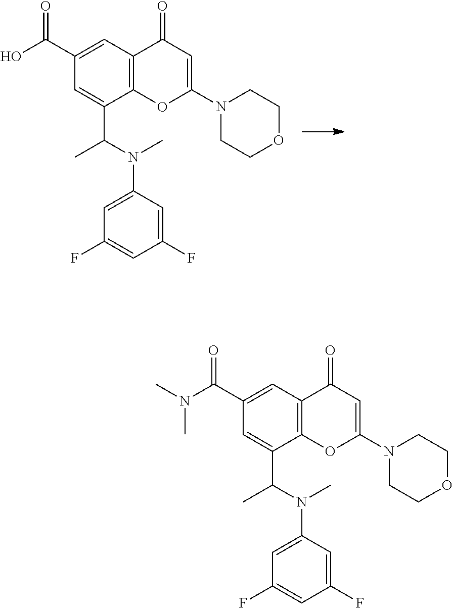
OC(C1=CC2=C(C(C(N(C3=CC(F)=CC(F)=C3)C)C)=C1)OC(N1CCOCC1)=CC2=O)=O.N(C(C1=CC2=C(C(C(N(C3=CC(F)=CC(F)=C3)C)C)=C1)OC(N1CCOCC1)=CC2=O)=O)(C)C
